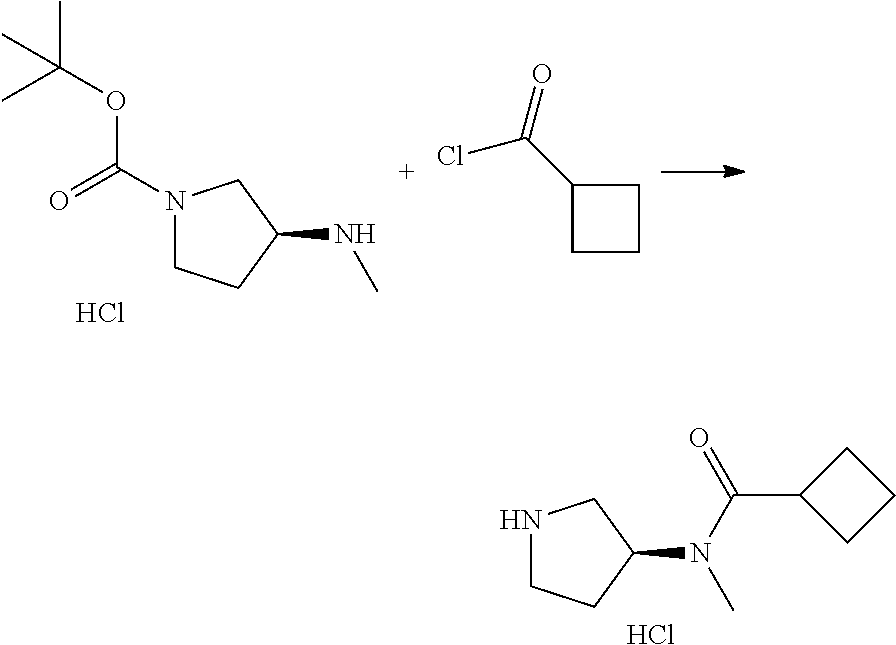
N1CCC(N(C)C(C2CCC2)=O)C1.Cl.N1(C(OC(C)(C)C)=O)CCC(NC)C1.Cl.C1(C(Cl)=O)CCC1
